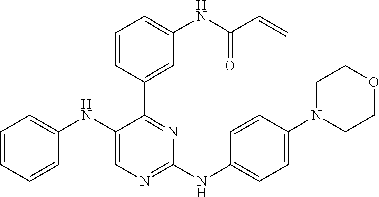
C1=CC(C2=NC(NC3=CC=C(N4CCOCC4)C=C3)=NC=C2NC2=CC=CC=C2)=CC(NC(C=C)=O)=C1
